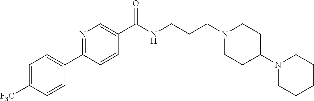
C1=C([F3C])C=CC(C2=NC=C(C(NCCCN3CCC(N4CCCCC4)CC3)=O)C=C2)=C1
